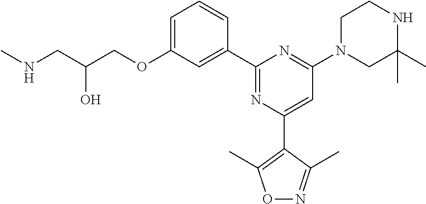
C1=C(OCC(CNC)O)C=C(C2=NC(C3=C(C)ON=C3C)=CC(N3CC(C)(C)NCC3)=N2)C=C1
